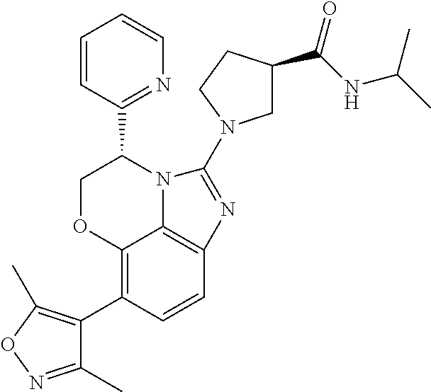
C12=C(C3=C(C)ON=C3C)C=CC3=C1N(C(C1=NC=CC=C1)CO2)C(N1CC(C(NC(C)C)=O)CC1)=N3
